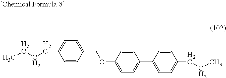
C(CCC1=CC=C(COC2=CC=C(C3=CC=C(CCC)C=C3)C=C2)C=C1)C
